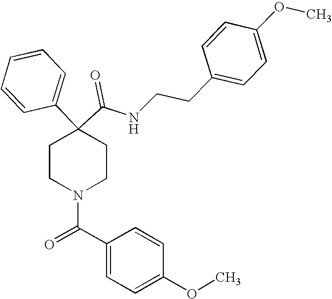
N(C(C1(C2=CC=CC=C2)CCN(C(=O)C2=CC=C(OC)C=C2)CC1)=O)CCC1=CC=C(OC)C=C1
